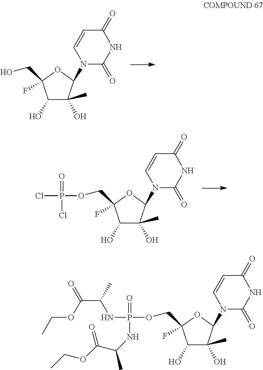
C(C)OC(=O)C(NP(=O)(NC(C(=O)OCC)C)OCC1(F)C(O)C(C)(O)C(N2C(=O)NC(=O)C=C2)O1)C.OCC1(F)C(O)C(C)(O)C(N2C(=O)NC(=O)C=C2)O1.ClP(=O)(Cl)OCC1(F)C(O)C(C)(O)C(N2C(=O)NC(=O)C=C2)O1
